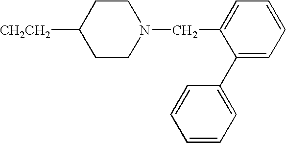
[CH2CH2]C1CCN(CC2=CC=CC=C2C2=CC=CC=C2)CC1
